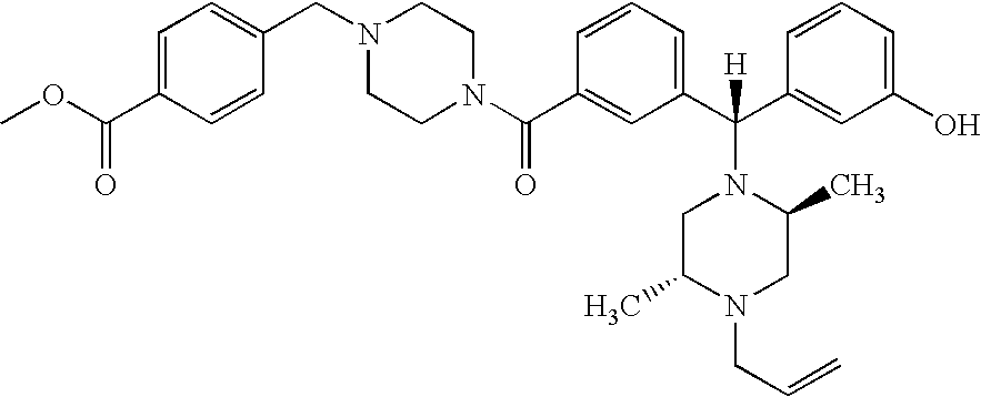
N1(C(C2=CC(C(C3=CC(O)=CC=C3)(N3CC(C)N(CC=C)CC3C)[H])=CC=C2)=O)CCN(CC2=CC=C(C(OC)=O)C=C2)CC1
